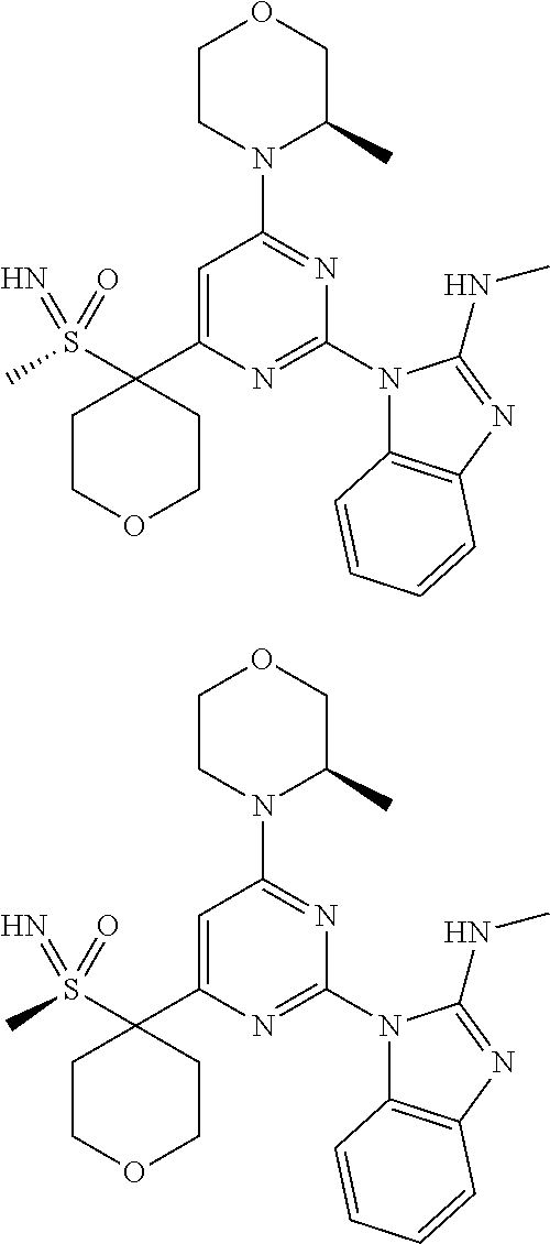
C1CN(C2=NC(N3C4=C(N=C3NC)C=CC=C4)=NC(C3(S(C)(=N)=O)CCOCC3)=C2)C(C)CO1.C1CN(C2=NC(N3C4=C(N=C3NC)C=CC=C4)=NC(C3(S(C)(=N)=O)CCOCC3)=C2)C(C)CO1
